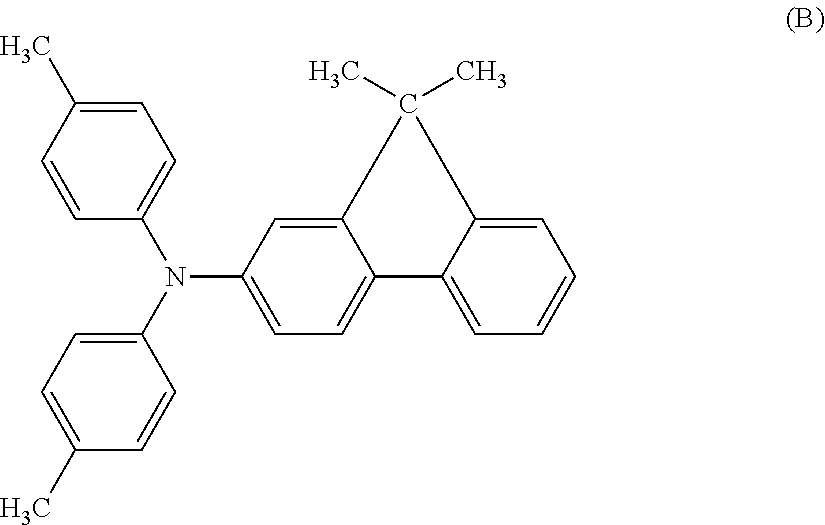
C1=C(C)C=CC(N(C2=CC=C(C)C=C2)C2=CC=C3C(=C2)C(C)(C)C2=CC=CC=C32)=C1
